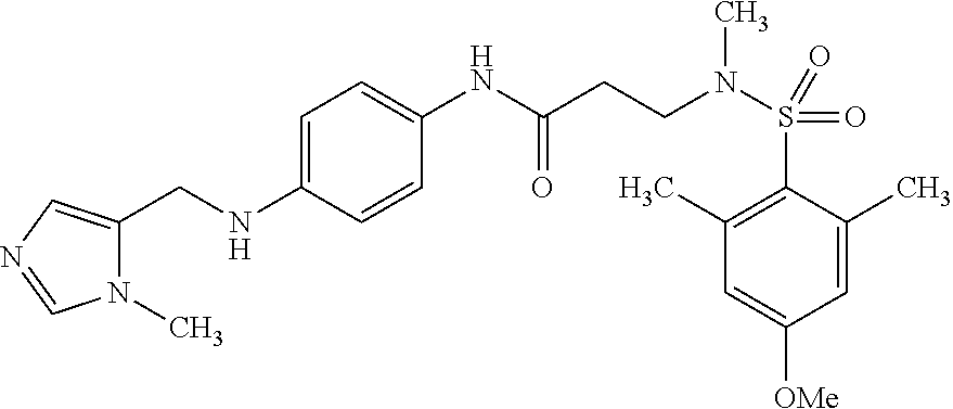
C1=C(C)C(S(=O)(=O)N(CCC(NC2=CC=C(NCC3=CN=CN3C)C=C2)=O)C)=C(C)C=C1[OMe]
